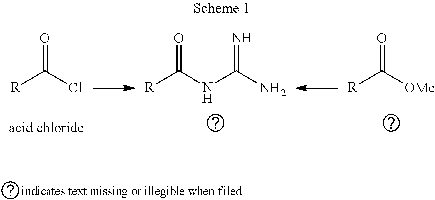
O=C(Cl)[R].O=C(NC(N)=N)[R].O=C([OMe])[R]
